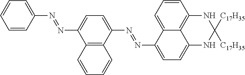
C1=CC(N=NC2=CC=C(N=NC3=CC=C4C5=C(C=CC=C35)NC([C17H35])([C17H35])N4)C3=C2C=CC=C3)=CC=C1
